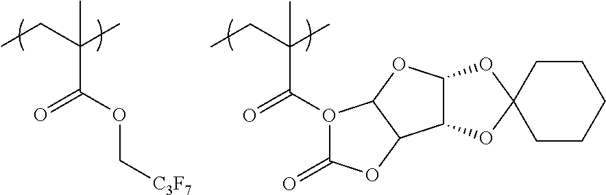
C(C(C)(C)C(O1C(=O)OC2C1OC1C2OC2(CCCCC2)O1)=O)C.C(C(C)(C)C(OC[C3F7])=O)C
